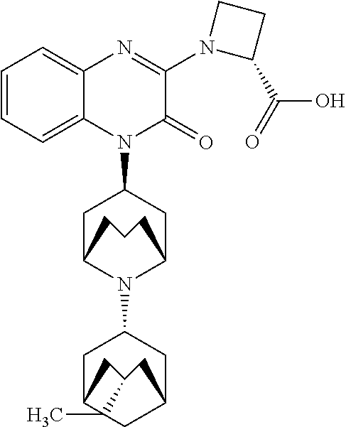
C1=CC=C2C(=C1)N=C(N1C(C(O)=O)CC1)C(=O)N2C1CC2N(C3CC4CC5CC(CC54C)C3)C(C1)CCC2
